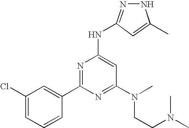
C1(Cl)=CC=CC(C2=NC(NC3=NNC(C)=C3)=CC(N(CCN(C)C)C)=N2)=C1
